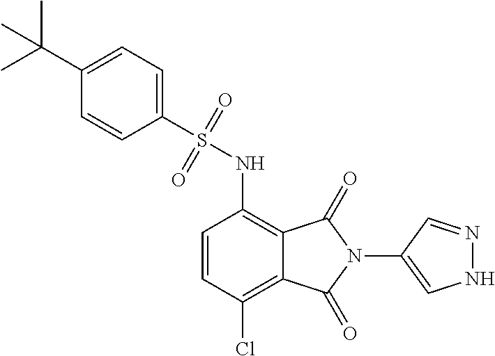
C1=CC(Cl)=C2C(=C1NS(=O)(=O)C1=CC=C(C(C)(C)C)C=C1)C(=O)N(C1=CNN=C1)C2=O
